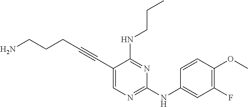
NCCCC#CC1=CN=C(NC2=CC(F)=C(OC)C=C2)N=C1NCCC
